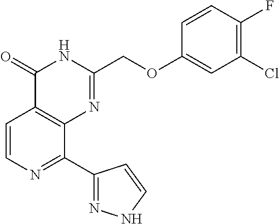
C1=CN=C(C2=NNC=C2)C2=C1C(=O)NC(COC1=CC(Cl)=C(F)C=C1)=N2
